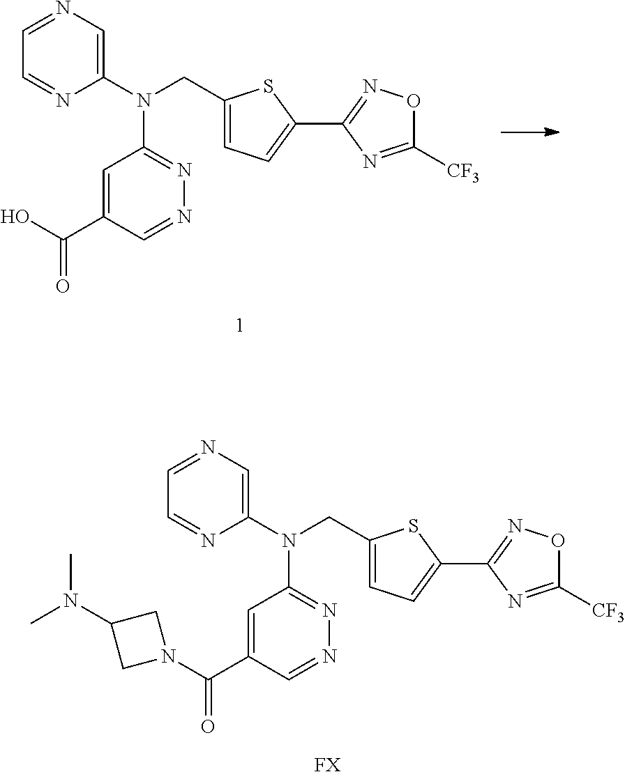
C1=NC=C(N(CC2=CC=C(C3=NOC([CF3])=N3)S2)C2=NN=CC(C(=O)O)=C2)N=C1.C1=NC=C(N(CC2=CC=C(C3=NOC([CF3])=N3)S2)C2=NN=CC(C(=O)N3CC(N(C)C)C3)=C2)N=C1.[FX]
